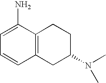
C1=C(N)C2=C(C=C1)CC(N(C)C)CC2
